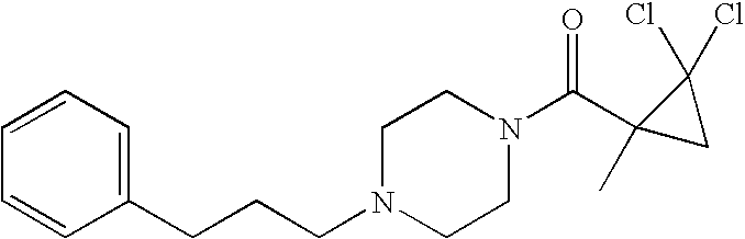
C(CCN1CCN(C(C2(C)CC2(Cl)Cl)=O)CC1)C1=CC=CC=C1
